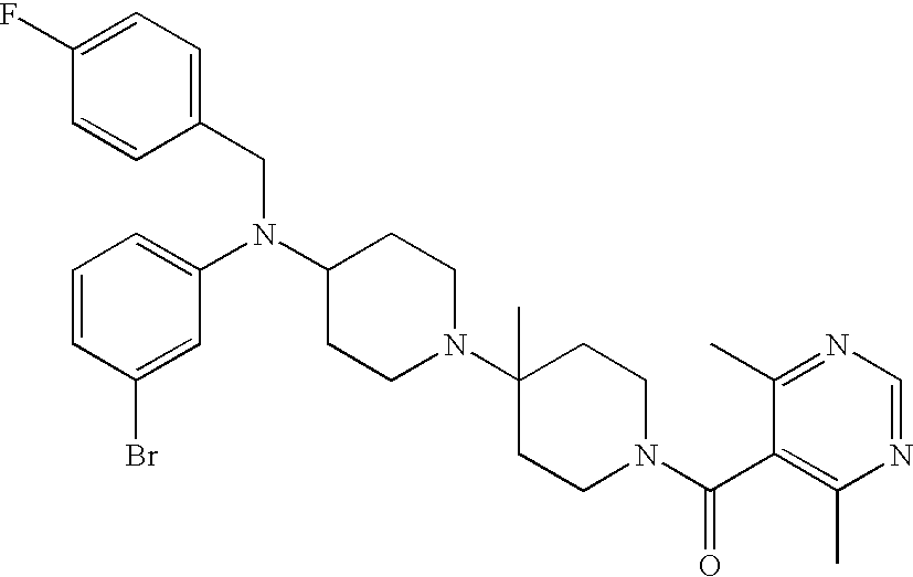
C1=CC(CN(C2CCN(C3(C)CCN(C(C4=C(C)N=CN=C4C)=O)CC3)CC2)C2=CC=CC(Br)=C2)=CC=C1F
